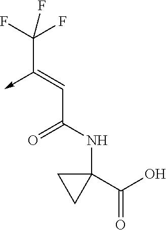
C(C(NC1(C(=O)O)CC1)=O)=C(->C)C(F)(F)F
